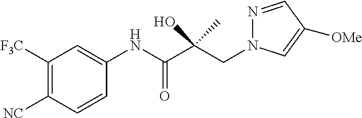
C1([F3C])=C([NC])C=CC(NC(C(CN2N=CC([OMe])=C2)(O)C)=O)=C1
